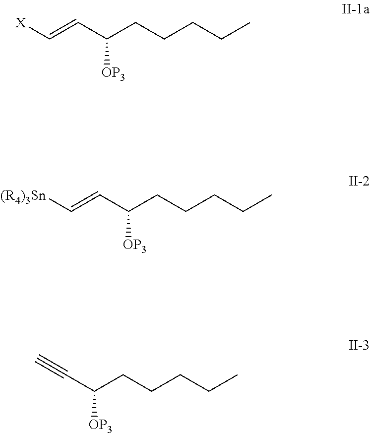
[X]C=CC([OP3])CCCCC.[(R4)3Sn]C=CC([OP3])CCCCC.C(C([OP3])CCCCC)#C
